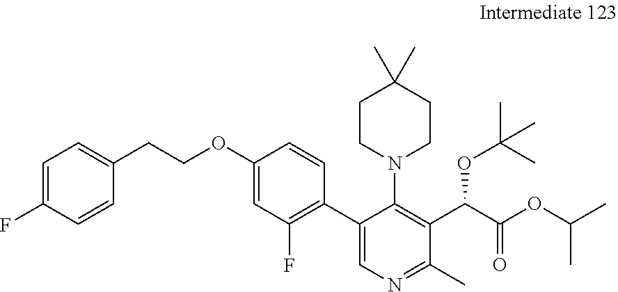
C1(OCCC2=CC=C(F)C=C2)=CC(F)=C(C2=CN=C(C)C(C(C(OC(C)C)=O)OC(C)(C)C)=C2N2CCC(C)(C)CC2)C=C1
